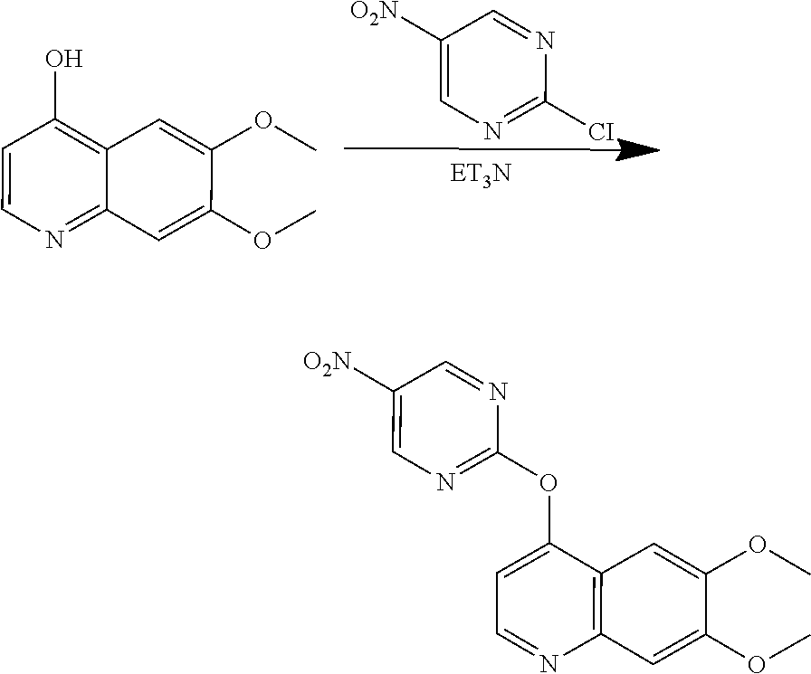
C1=CN=C2C(=C1O)C=C(OC)C(OC)=C2.C1=C([O2N])C=NC([CI])=N1.C1([O2N])=CN=C(OC2=CC=NC3=C2C=C(OC)C(OC)=C3)N=C1
